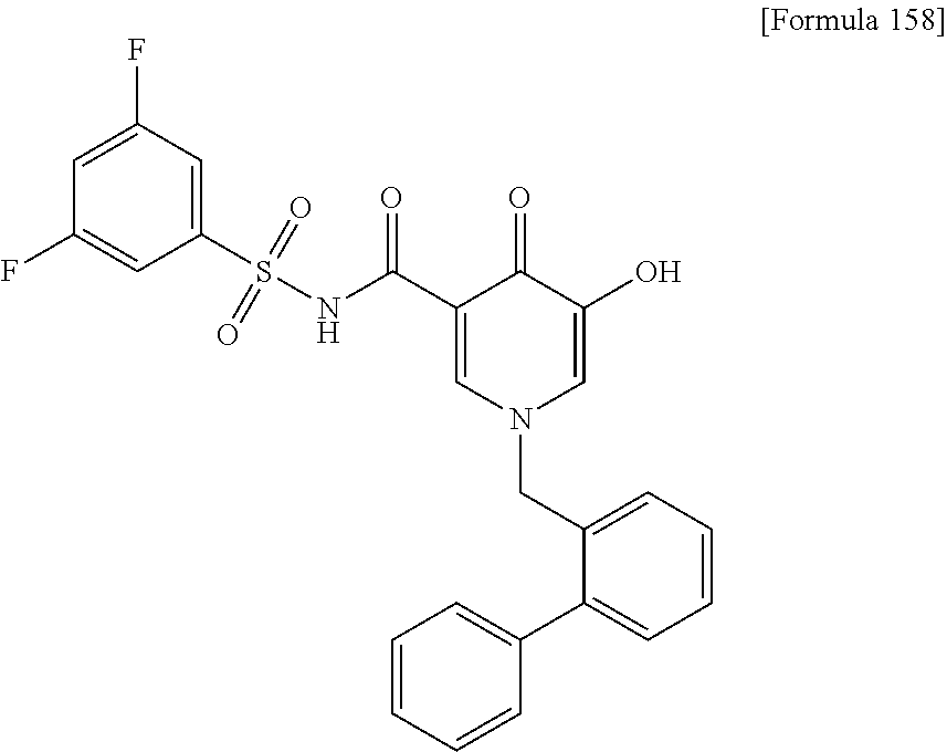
C1(S(NC(C2=CN(CC3=CC=CC=C3C3=CC=CC=C3)C=C(O)C2=O)=O)(=O)=O)=CC(F)=CC(F)=C1
